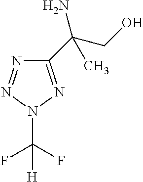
C1(C(CO)(N)C)=NN(C(F)(F)[H])N=N1
